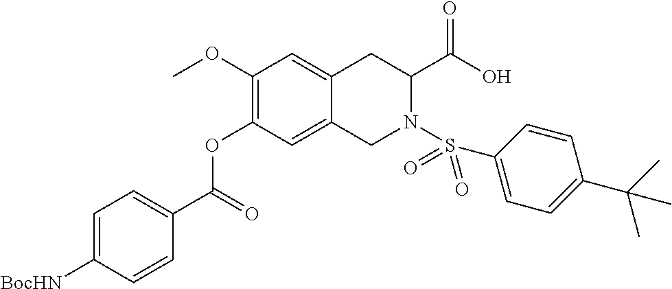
C1=C([BocHN])C=CC(C(=O)OC2=C(OC)C=C3C(=C2)CN(S(C2=CC=C(C(C)(C)C)C=C2)(=O)=O)C(C(=O)O)C3)=C1
